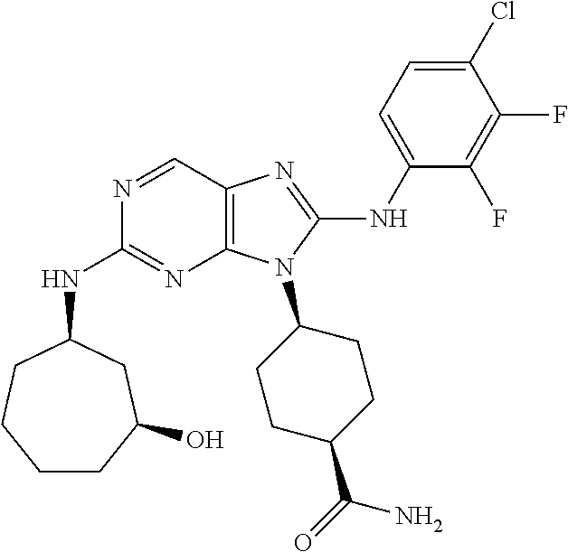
N1=CC2=C(N=C1NC1CCCCC(O)C1)N(C1CCC(C(=O)N)CC1)C(NC1=CC=C(Cl)C(F)=C1F)=N2
